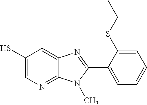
C1(S)=CN=C2C(=C1)N=C(C1=CC=CC=C1SCC)N2C
